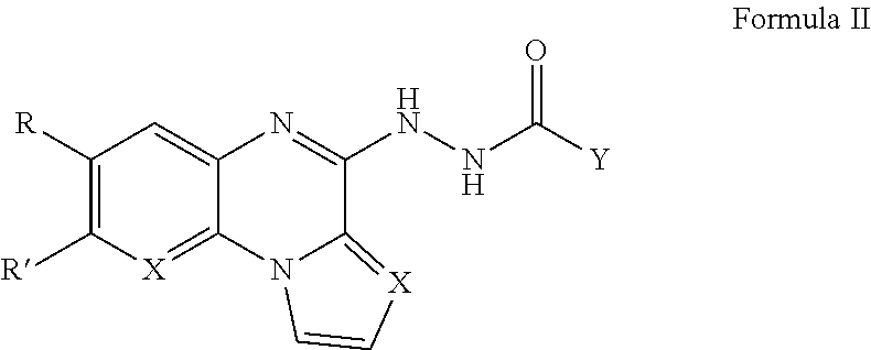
C1([R])=C([R])[X]=C2C(=C1)N=C(NNC([Y])=O)C1=[X]C=CN21
